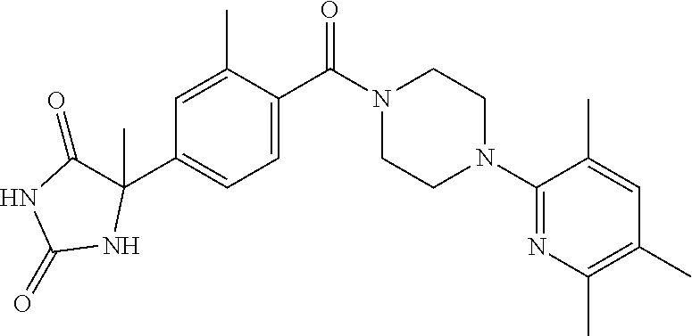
C1=C(C)C(C(N2CCN(C3=NC(C)=C(C)C=C3C)CC2)=O)=CC=C1C1(C)C(=O)NC(=O)N1
